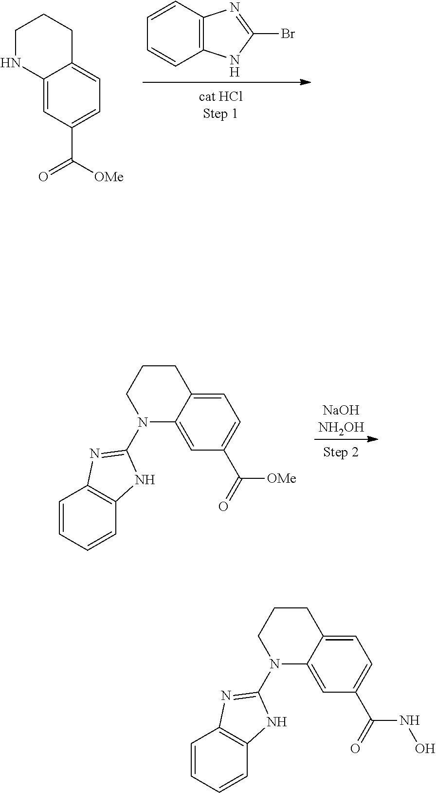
C1NC2=CC(C([OMe])=O)=CC=C2CC1.C12=C(C=CC=C1)N=C(Br)N2.N1(C2=NC3=C(C=CC=C3)N2)C2=CC(C(=O)[OMe])=CC=C2CCC1.N1(C2=NC3=C(C=CC=C3)N2)C2=CC(C(=O)NO)=CC=C2CCC1
